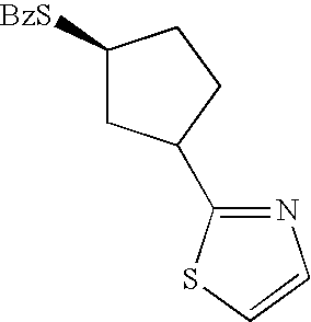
C1([BzS])CC(C2=NC=CS2)CC1
